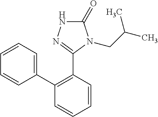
C1(C2=CC=CC=C2)=C(C2=NNC(=O)N2CC(C)C)C=CC=C1
